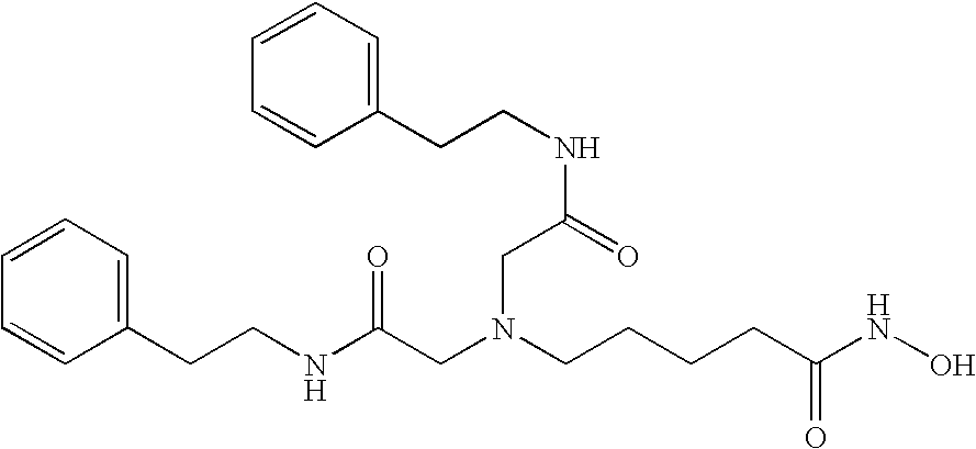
N(C(=O)CN(CC(NCCC1=CC=CC=C1)=O)CCCCC(NO)=O)CCC1=CC=CC=C1
